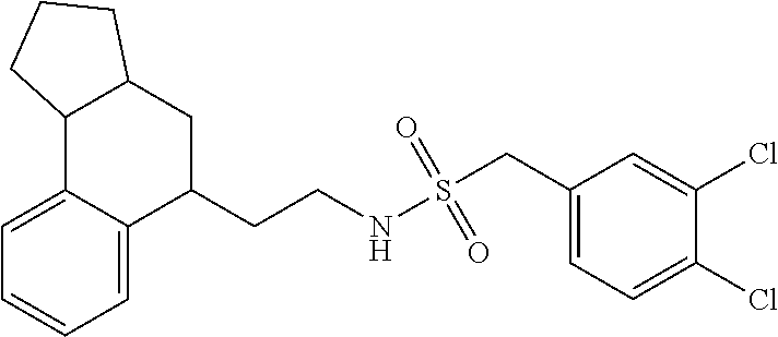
C1=C2C(=CC=C1)C(CCNS(=O)(=O)CC1=CC=C(Cl)C(Cl)=C1)CC1C2CCC1
